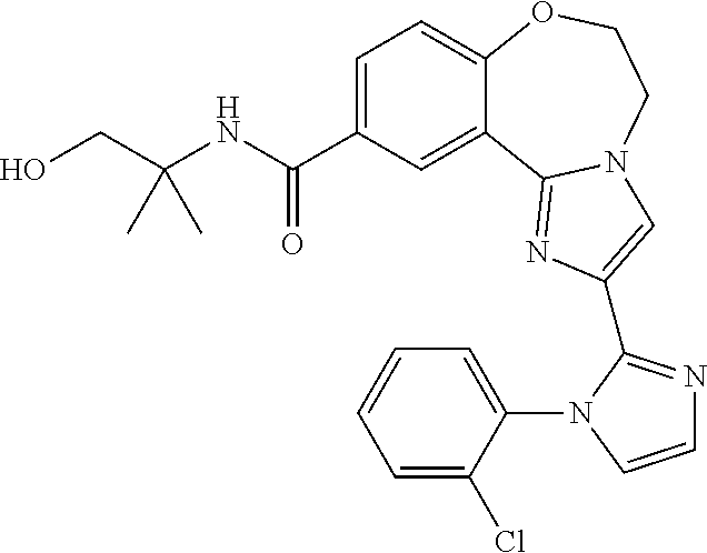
C1=C(C(NC(CO)(C)C)=O)C=C2C(=C1)OCCN1C2=NC(C2=NC=CN2C2=CC=CC=C2Cl)=C1
